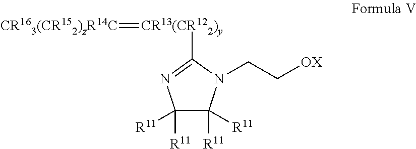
C1([R11])([R11])C([R11])([R11])N=C([CR13(CR122)y]=[CR163(CR152)zR14C])N1CC[OX]
